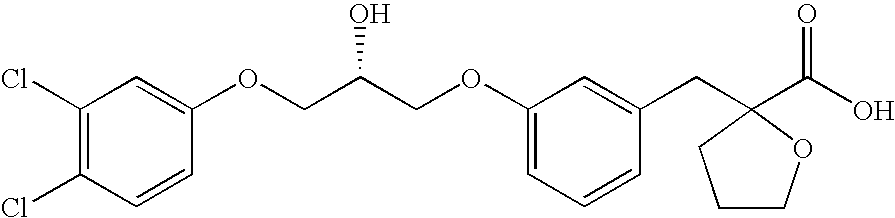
C1(Cl)=C(Cl)C=CC(OCC(COC2=CC=CC(CC3(C(O)=O)CCCO3)=C2)O)=C1
